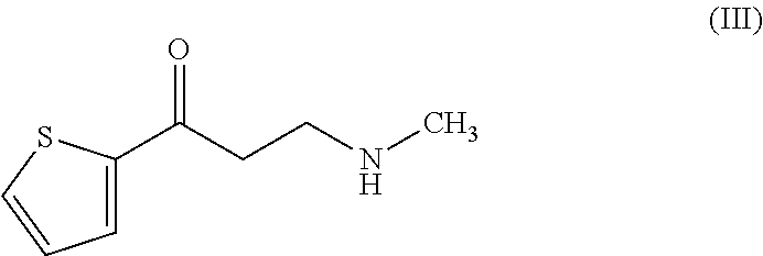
C1(C(CCNC)=O)=CC=CS1
